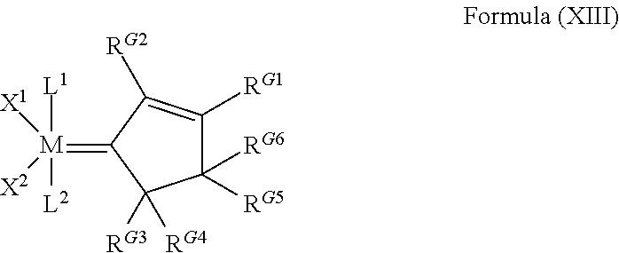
C1([RG5])([RG6])C([RG1])=C([RG2])C(=[M]([X1])([X2])([L1])[L2])C1([RG3])[RG4]
